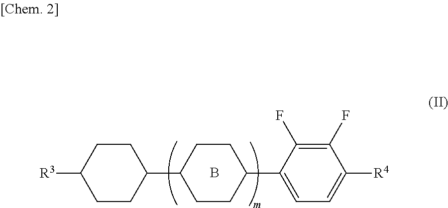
C1(F)=C(F)C(C2CCC(C3CCC([R3])CC3)CC2)=CC=C1[R4].B
